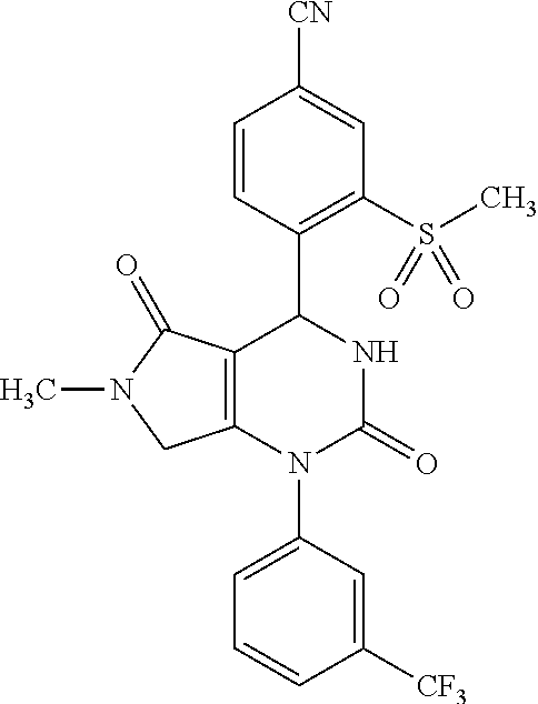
N1(C2=CC=CC([CF3])=C2)C2=C(C(C3=C(S(C)(=O)=O)C=C([CN])C=C3)NC1=O)C(=O)N(C)C2
